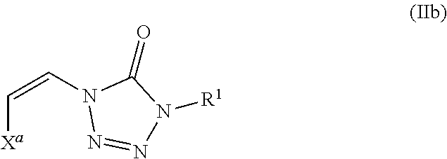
[Xa]C=CN1N=NN([R1])C1=O
